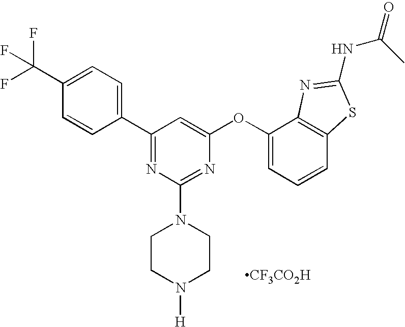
C1(C(F)(F)F)=CC=C(C2=NC(N3CCN([H])CC3)=NC(OC3=CC=CC4=C3N=C(NC(=O)C)S4)=C2)C=C1.[CF3CO2H]
